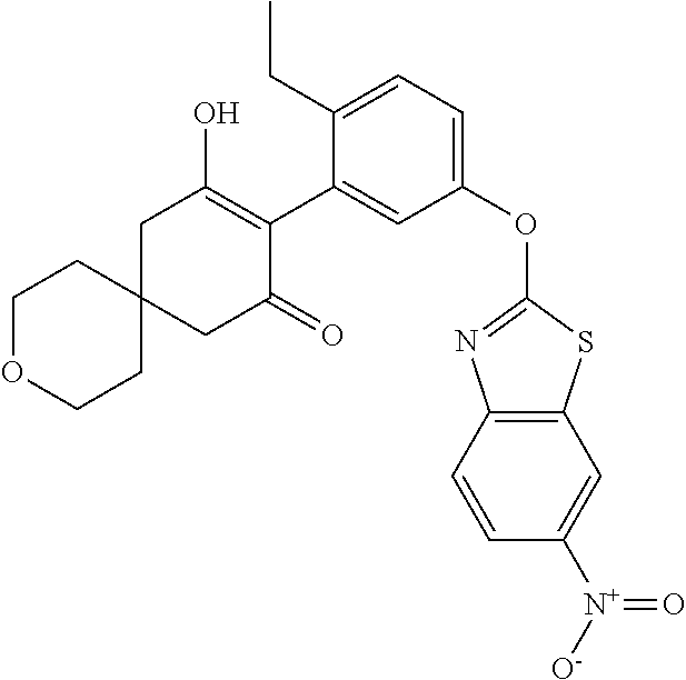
C1C2(CC(=O)C(C3=CC(OC4=NC5=C(S4)C=C([N+]([O-])=O)C=C5)=CC=C3CC)=C1O)CCOCC2
